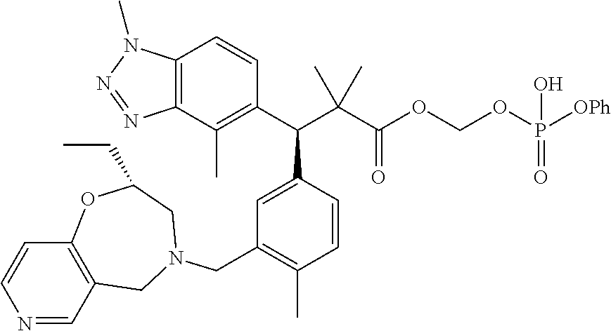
N1=CC2=C(C=C1)OC(CC)CN(CC1=C(C)C=CC(C(C3=C(C)C4=C(C=C3)N(C)N=N4)C(C(OCOP([OPh])(=O)O)=O)(C)C)=C1)C2
